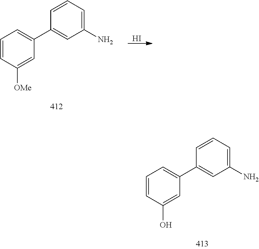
C1=CC([OMe])=CC(C2=CC(N)=CC=C2)=C1.I.C1=CC(O)=CC(C2=CC(N)=CC=C2)=C1
